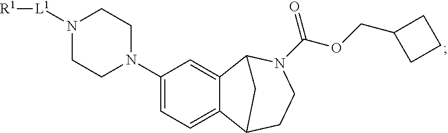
O(C(=O)N1CCC2C3=CC=C(N4CCN([L1][R1])CC4)C=C3C1C2)CC1CCC1
